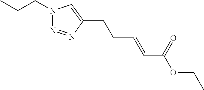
N1(CCC)N=NC(CCC=CC(OCC)=O)=C1
